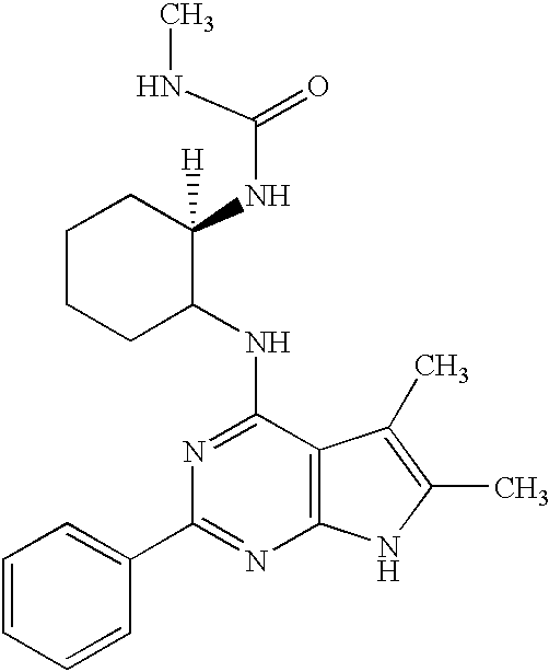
CNC(=O)NC1([H])CCCCC1NC1=NC(C2=CC=CC=C2)=NC2=C1C(C)=C(C)N2
